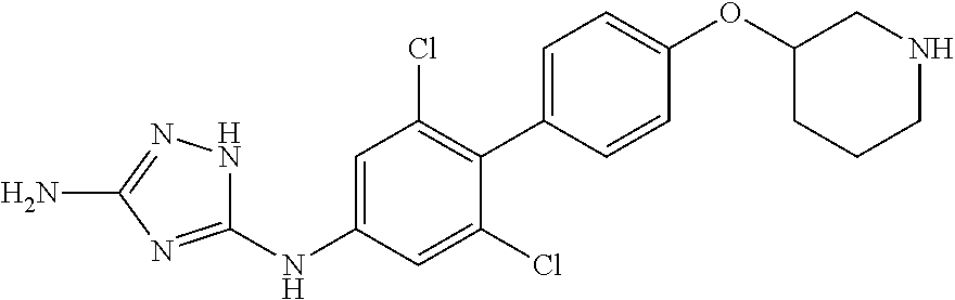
C1(NC2=CC(Cl)=C(C3=CC=C(OC4CCCNC4)C=C3)C(Cl)=C2)=NC(N)=NN1
